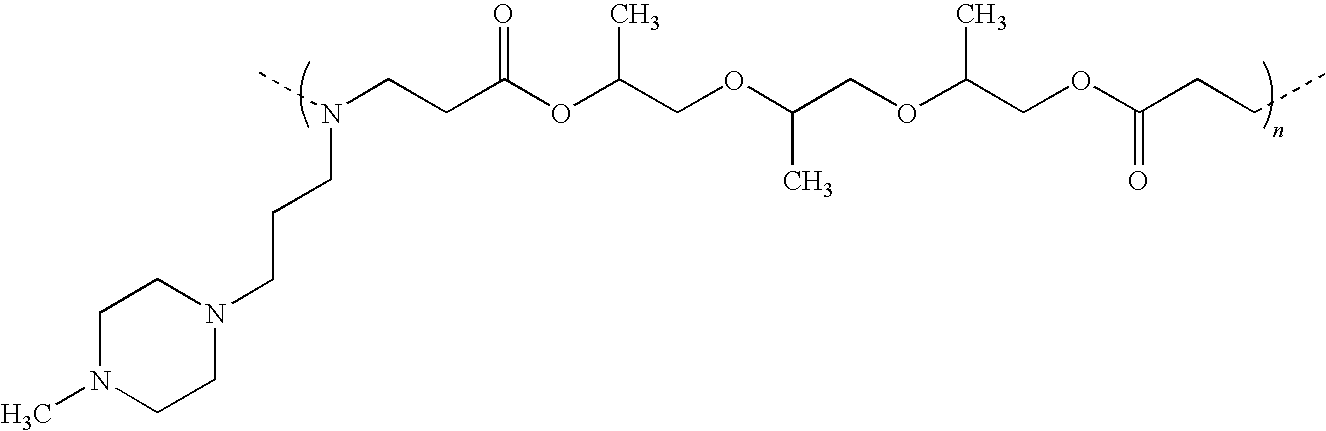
C1N(C)CCN(CCCN(CCC(OC(COC(COC(COC(CCC)=O)C)C)C)=O)C)C1
